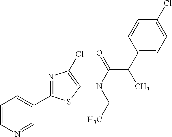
N(C(=O)C(C1=CC=C(Cl)C=C1)C)(C1=C(Cl)N=C(C2=CC=CN=C2)S1)CC
